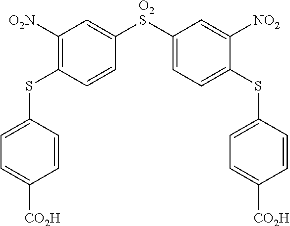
C1([O2N])=C(SC2=CC=C([CO2H])C=C2)C=CC([O2S]C2=CC=C(SC3=CC=C([CO2H])C=C3)C([NO2])=C2)=C1
